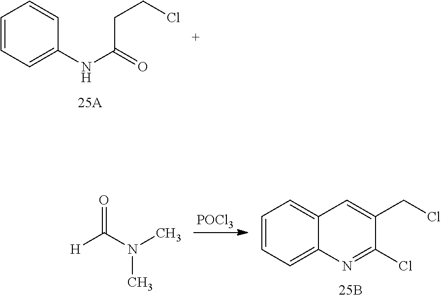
C1=CC=C(NC(=O)CCCl)C=C1.[H]C(N(C)C)=O.[POCl3].C1=CC=C2C(=C1)C=C(CCl)C(Cl)=N2
